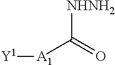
[Y1][A1]C(=O)[NHNH2]
